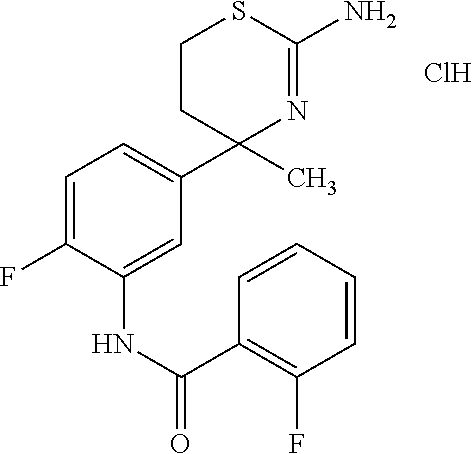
C1(C)(C2=CC=C(F)C(NC(C3=C(F)C=CC=C3)=O)=C2)N=C(N)SCC1.Cl
